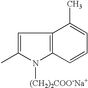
C1=C(C)N([(CH2)2COO-Na+])C2=C1C(C)=CC=C2
